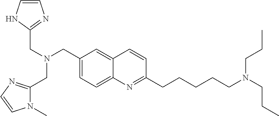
C(N(CC1=CC=C2C(=C1)C=CC(CCCCCN(CCC)CCC)=N2)CC1=NC=CN1)C1=NC=CN1C
